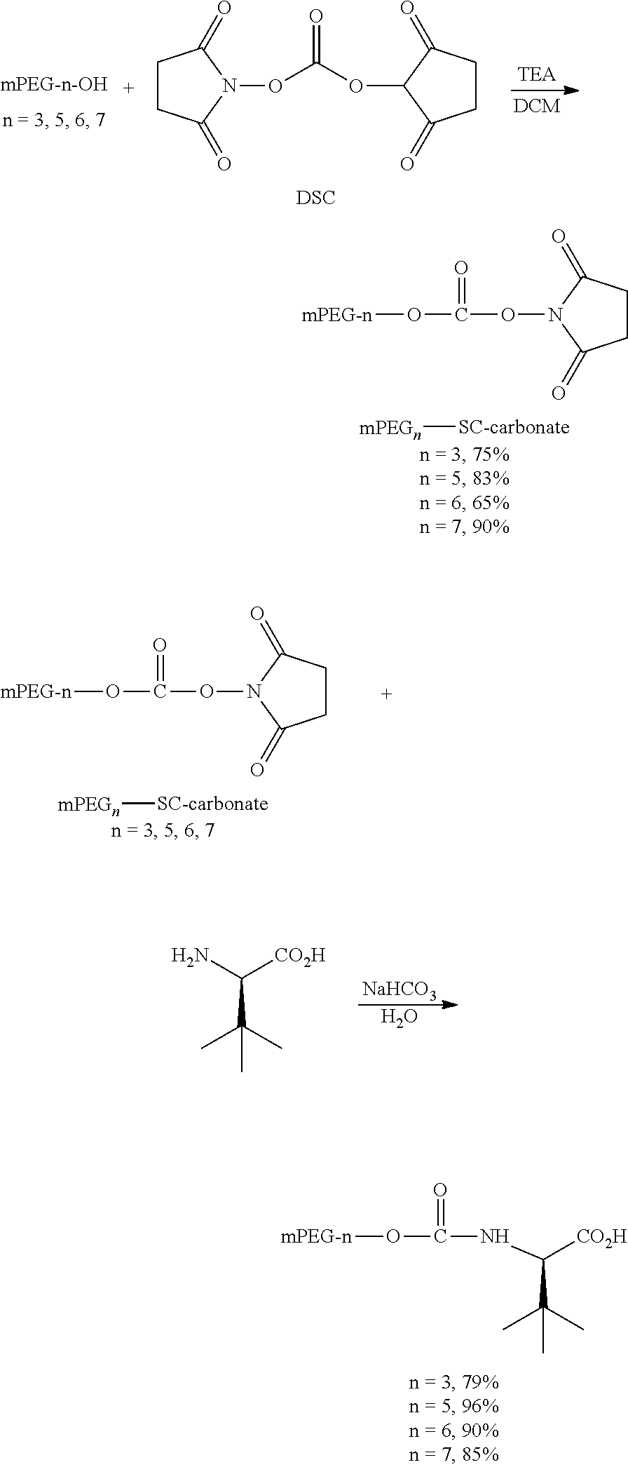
C1CC(=O)N(OC(O[mPEG-n])=O)C1=O.[mPEGn][SC-carbonate].C1CC(=O)N(OC(OC2C(=O)CCC2=O)=O)C1=O.[DSC].C1CC(=O)N(OC(O[mPEG-n])=O)C1=O.[mPEGn][SC-carbonate].[NaHCO3].O.NC([CO2H])C(C)(C)C.N(C(O[mPEG-n])=O)C([CO2H])C(C)(C)C
